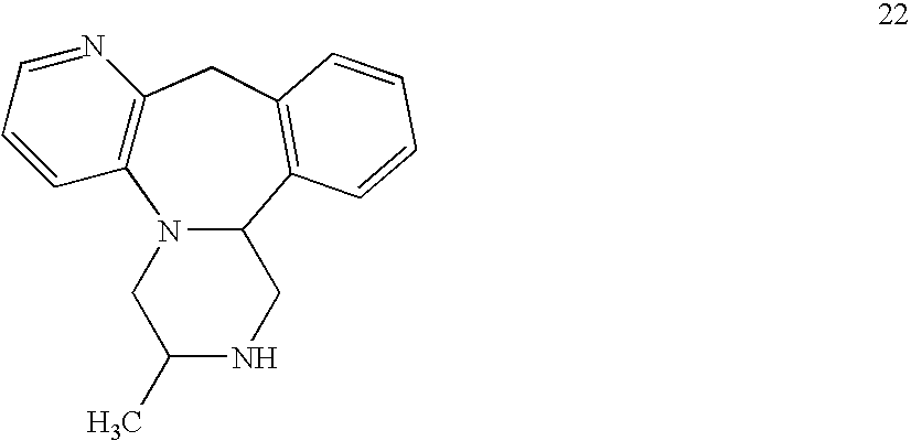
C12=C(CC3=C(C4N1CC(C)NC4)C=CC=C3)N=CC=C2
